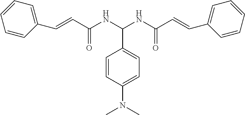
C(C1=CC=CC=C1)=CC(NC(NC(C=CC1=CC=CC=C1)=O)C1=CC=C(N(C)C)C=C1)=O
